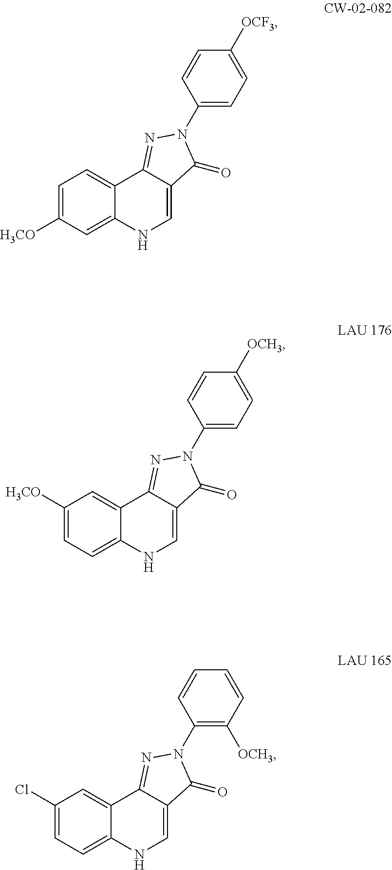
C1=C([H3CO])C=C2C(=C1)C1=NN(C3=CC=C([OCF3])C=C3)C(=O)C1=CN2.C1([H3CO])=CC=C2C(=C1)C1=NN(C3=CC=C([OCH3])C=C3)C(=O)C1=CN2.C1(Cl)=CC=C2C(=C1)C1=NN(C3=C([OCH3])C=CC=C3)C(=O)C1=CN2
